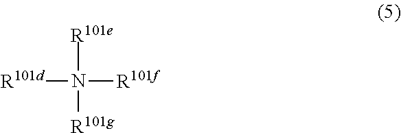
[R101d]N([R101f])([R101e])[R101g]
